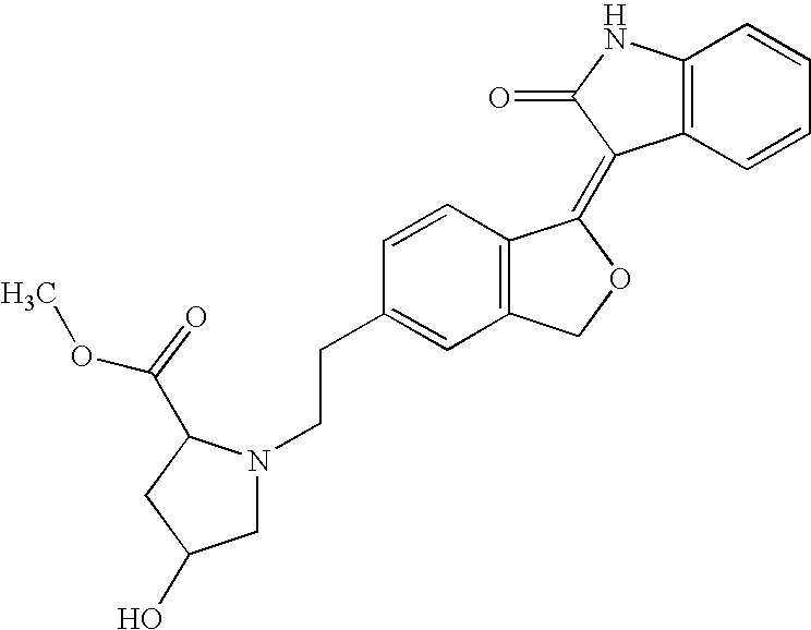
C12=C(C=CC=C1)C(=C1C3=C(CO1)C=C(CCN1CC(O)CC1C(OC)=O)C=C3)C(=O)N2
